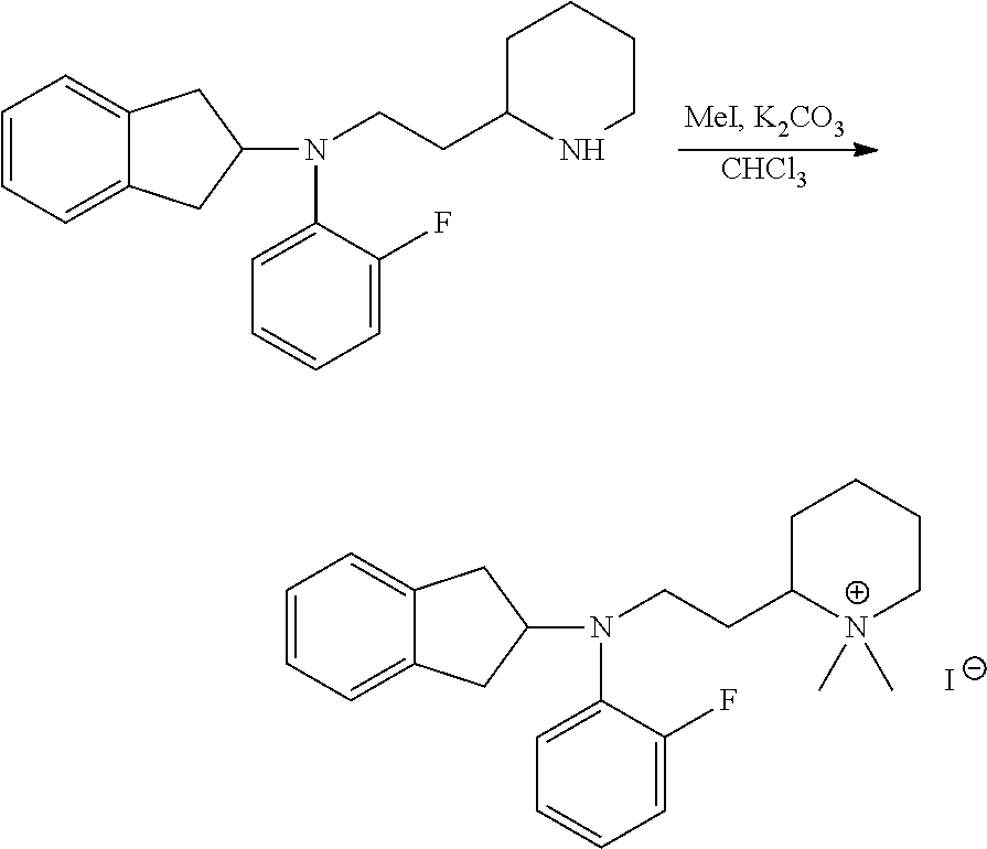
[CHCl3].C1=CC=C2C(=C1)CC(N(C1=CC=CC=C1F)CCC1NCCCC1)C2.C1=CC=C2C(=C1)CC(N(C1=CC=CC=C1F)CCC1[N+](C)(C)CCCC1)C2.[I-]
